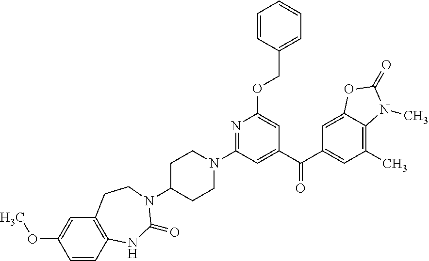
C1=CC2=C(C=C1OC)CCN(C1CCN(C3=NC(OCC4=CC=CC=C4)=CC(C(C4=CC(C)=C5C(=C4)OC(=O)N5C)=O)=C3)CC1)C(=O)N2
